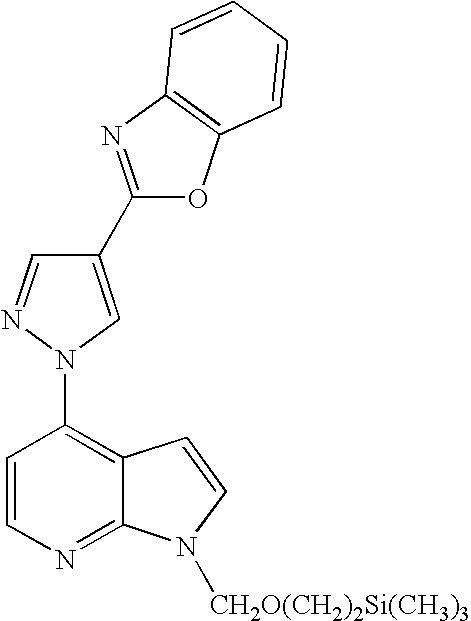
C1(C2=NC3=C(O2)C=CC=C3)=CN(C2=C3C(=NC=C2)N([CH2O(CH2)2Si(CH3)3])C=C3)N=C1
